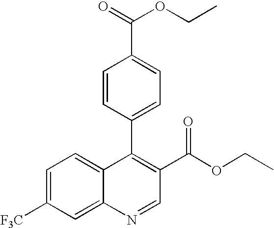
C1=CC(C2=C(C(=O)OCC)C=NC3=CC([F3C])=CC=C23)=CC=C1C(=O)OCC
